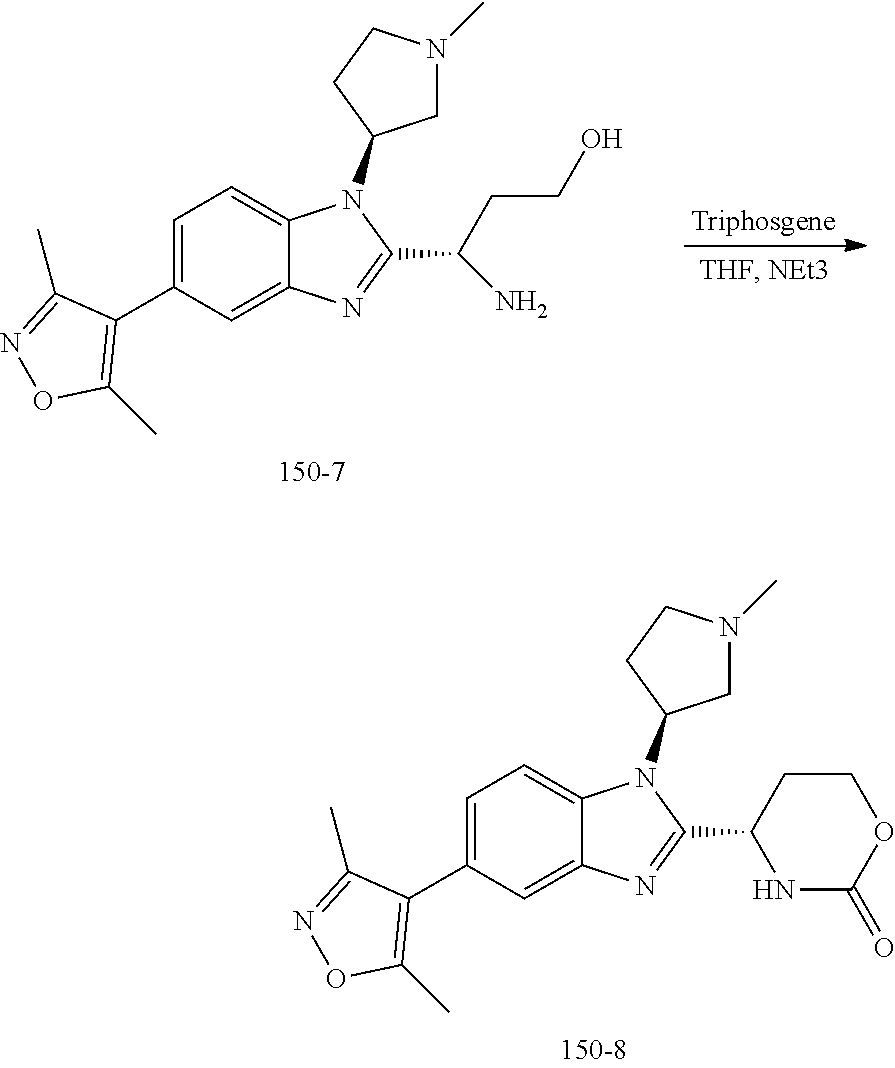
C1=C(C2=C(C)ON=C2C)C=C2C(=C1)N(C1CN(C)CC1)C(C1NC(=O)OCC1)=N2.[Triphosgene].C1=C(C2=C(C)ON=C2C)C=C2C(=C1)N(C1CN(C)CC1)C(C(CCO)N)=N2
